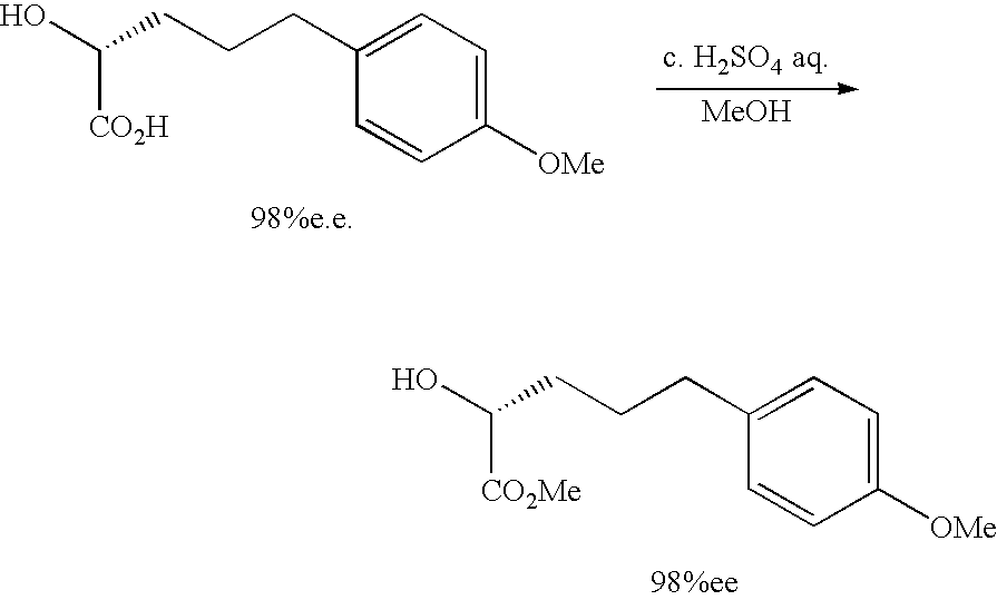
C1(CCCC(O)[CO2Me])=CC=C([OMe])C=C1.[MeOH].C1(CCCC(O)[CO2H])=CC=C([OMe])C=C1
